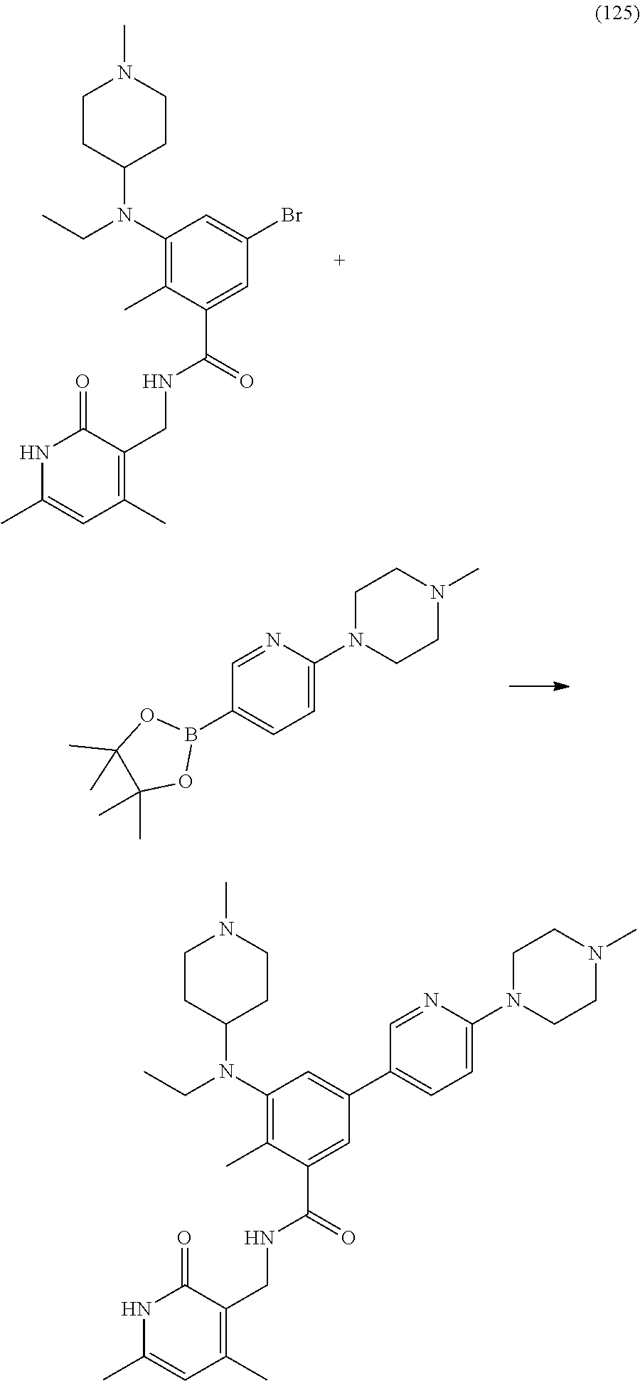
C1(N(CC)C2CCN(C)CC2)=C(C)C(C(=O)NCC2=C(C)C=C(C)NC2=O)=CC(Br)=C1.C1=C(N2CCN(C)CC2)N=CC(B2OC(C)(C)C(C)(C)O2)=C1.C1(N(CC)C2CCN(C)CC2)=C(C)C(C(=O)NCC2=C(C)C=C(C)NC2=O)=CC(C2=CC=C(N3CCN(C)CC3)N=C2)=C1
